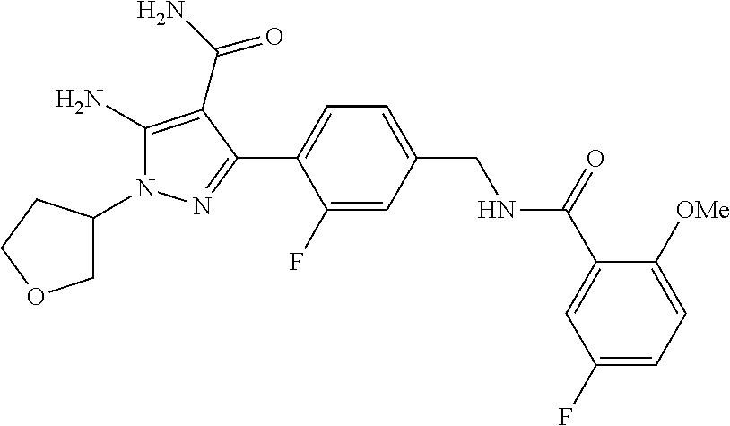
C1C(N2C(N)=C(C(N)=O)C(C3=CC=C(CNC(C4=CC(F)=CC=C4[OMe])=O)C=C3F)=N2)CCO1
